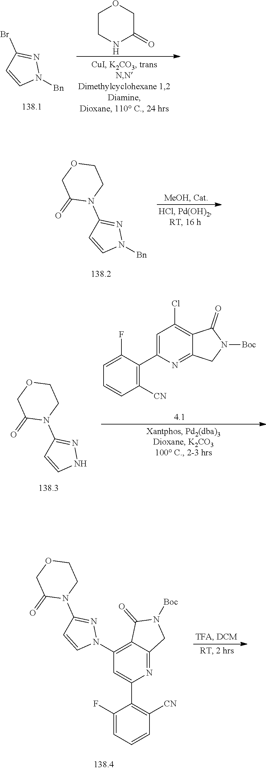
N1([Bn])N=C(Br)C=C1.C1CNC(=O)CO1.N1([Bn])N=C(N2CCOCC2=O)C=C1.C1(F)=CC=CC([CN])=C1C1=CC(Cl)=C2C(=N1)CN([Boc])C2=O.C1(N2CCOCC2=O)=NNC=C1.C1(C2=CC(N3N=C(N4CCOCC4=O)C=C3)=C3C(=N2)CN([Boc])C3=O)=C([CN])C=CC=C1F
